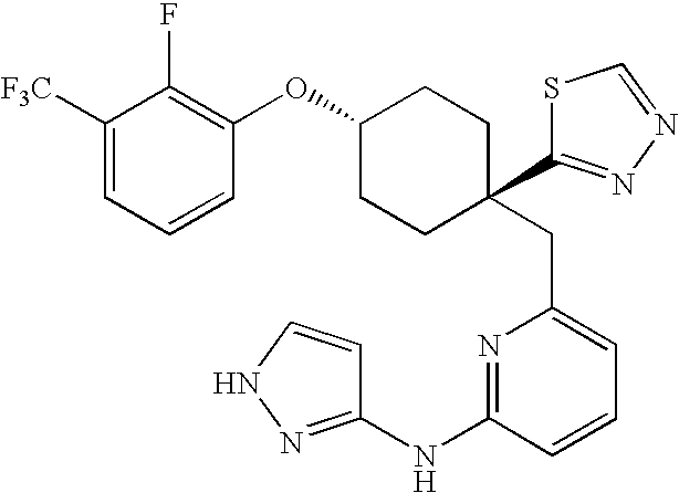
C1([F3C])=CC=CC(OC2CCC(C3=NN=CS3)(CC3=CC=CC(NC4=NNC=C4)=N3)CC2)=C1F
